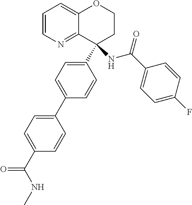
C1=CN=C2C(=C1)OCCC2(C1=CC=C(C2=CC=C(C(=O)NC)C=C2)C=C1)NC(C1=CC=C(F)C=C1)=O
